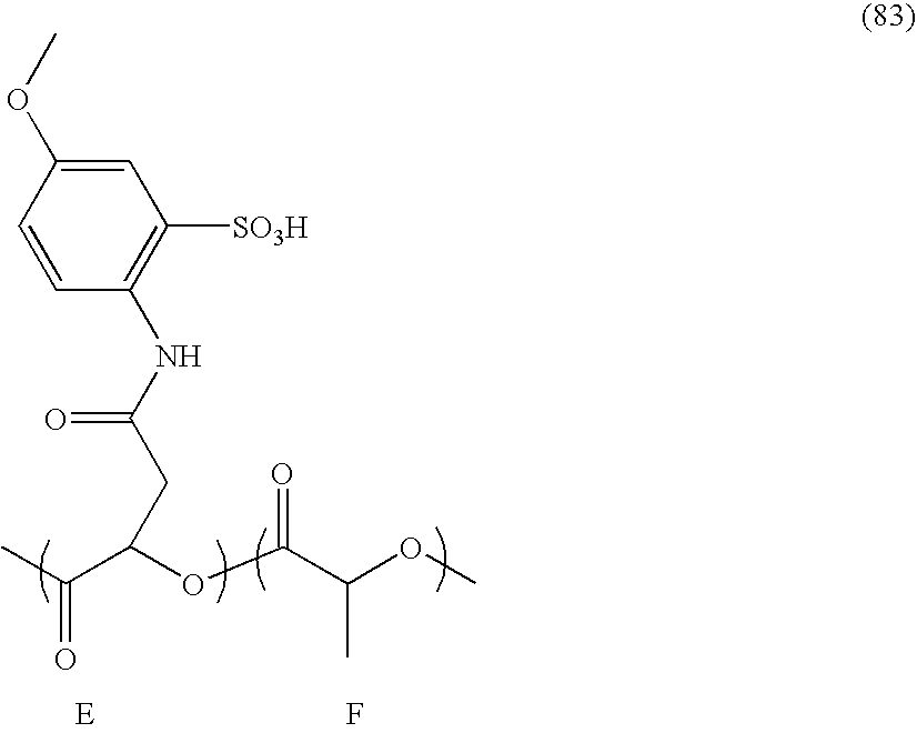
CC(=O)C(OC(C(OC)C)=O)CC(=O)NC1=C([SO3H])C=C(OC)C=C1.F
